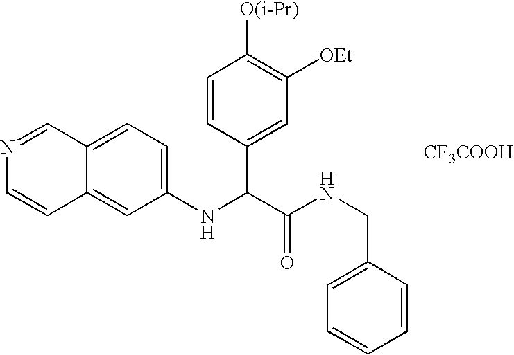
[CF3COOH].C1(NC(C(NCC2=CC=CC=C2)=O)C2=CC([OEt])=C([O(i-Pr)])C=C2)=CC=C2C(=C1)C=CN=C2
